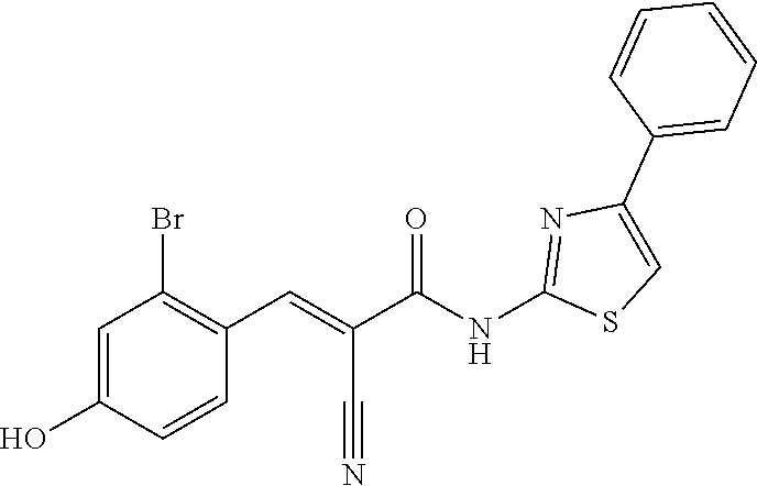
C1=CC(C2=CSC(NC(C(=CC3=C(Br)C=C(O)C=C3)C#N)=O)=N2)=CC=C1
